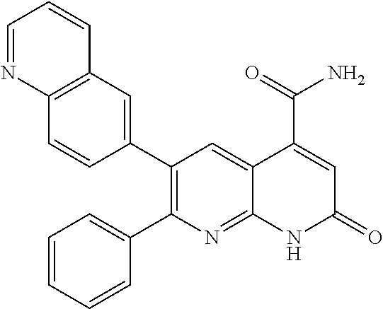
C12=C(C=C(C3=C(C4=CC=CC=C4)N=C4C(=C3)C(C(=O)N)=CC(=O)N4)C=C1)C=CC=N2
